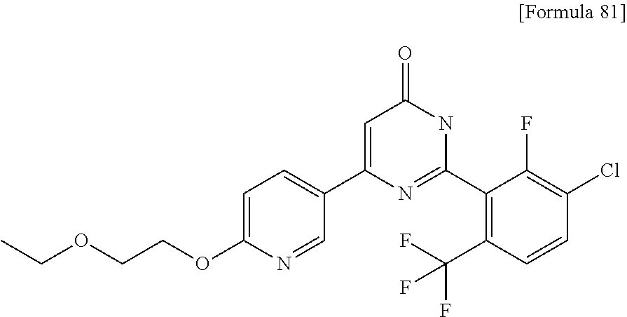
C1=C(OCCOCC)N=CC(C2=CC(=O)NC(C3=C(C(F)(F)F)C=CC(Cl)=C3F)=N2)=C1
